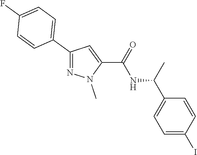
C1(C2=CC=C(F)C=C2)=NN(C)C(C(=O)NC(C2=CC=C(I)C=C2)C)=C1
